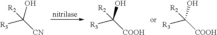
OC([CN])([R3])[R2].OC([COOH])([R3])[R2].OC([COOH])([R3])[R2]
